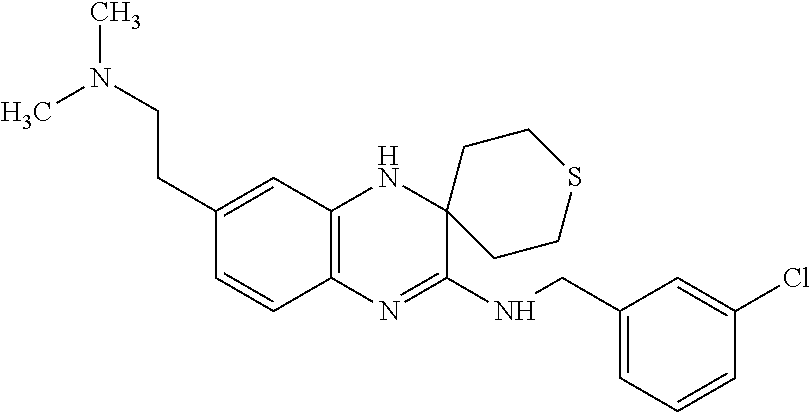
C12=C(N=C(NCC3=CC=CC(Cl)=C3)C3(N1)CCSCC3)C=CC(CCN(C)C)=C2
